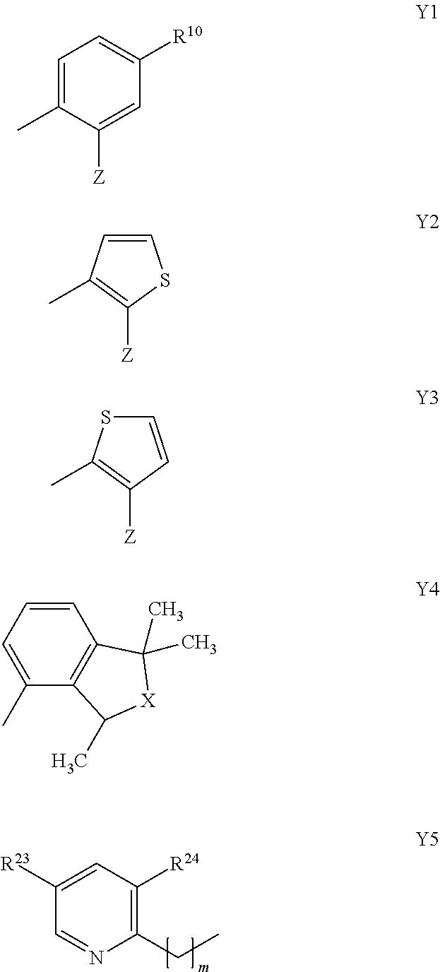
C1(CC)=C([R24])C=C([R23])C=N1.C1=C(C)C([Z])=CC([R10])=C1.C1=CC(C)=C([Z])S1.C1=CC([Z])=C(C)S1.C1=CC=C(C)C2=C1C(C)(C)[X]C2C
